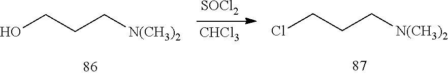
ClCCC[N(CH3)2].OCCC[N(CH3)2].[SOCl2].[CHCl3]
